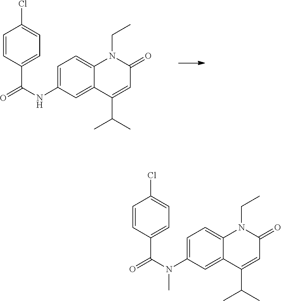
C1=C(NC(=O)C2=CC=C(Cl)C=C2)C=C2C(=C1)N(CC)C(=O)C=C2C(C)C.C1=C(N(C(=O)C2=CC=C(Cl)C=C2)C)C=C2C(=C1)N(CC)C(=O)C=C2C(C)C
